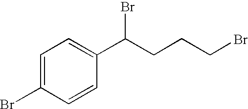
C1=C(Br)C=CC(C(CCCBr)Br)=C1
